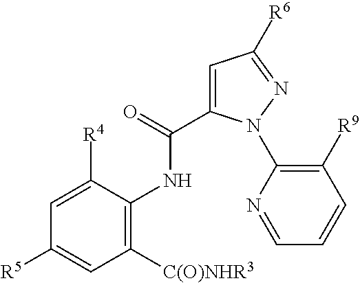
C1([C(O)NHR3])=C(NC(=O)C2=CC([R6])=NN2C2=C([R9])C=CC=N2)C([R4])=CC([R5])=C1
